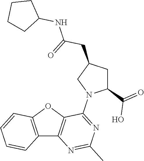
C12=C(OC3=C1N=C(C)N=C3N1C(C(=O)O)CC(CC(=O)NC3CCCC3)C1)C=CC=C2
